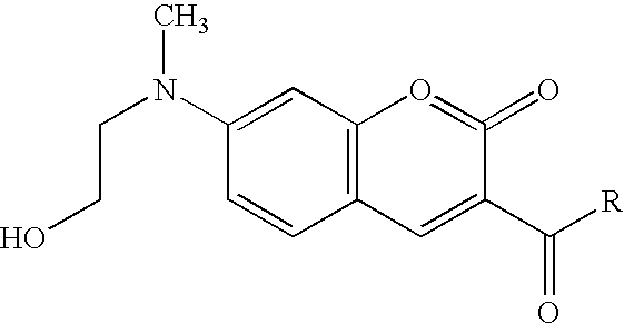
C(CO)N(C1=CC2=C(C=C1)C=C(C([R])=O)C(=O)=O2)C
